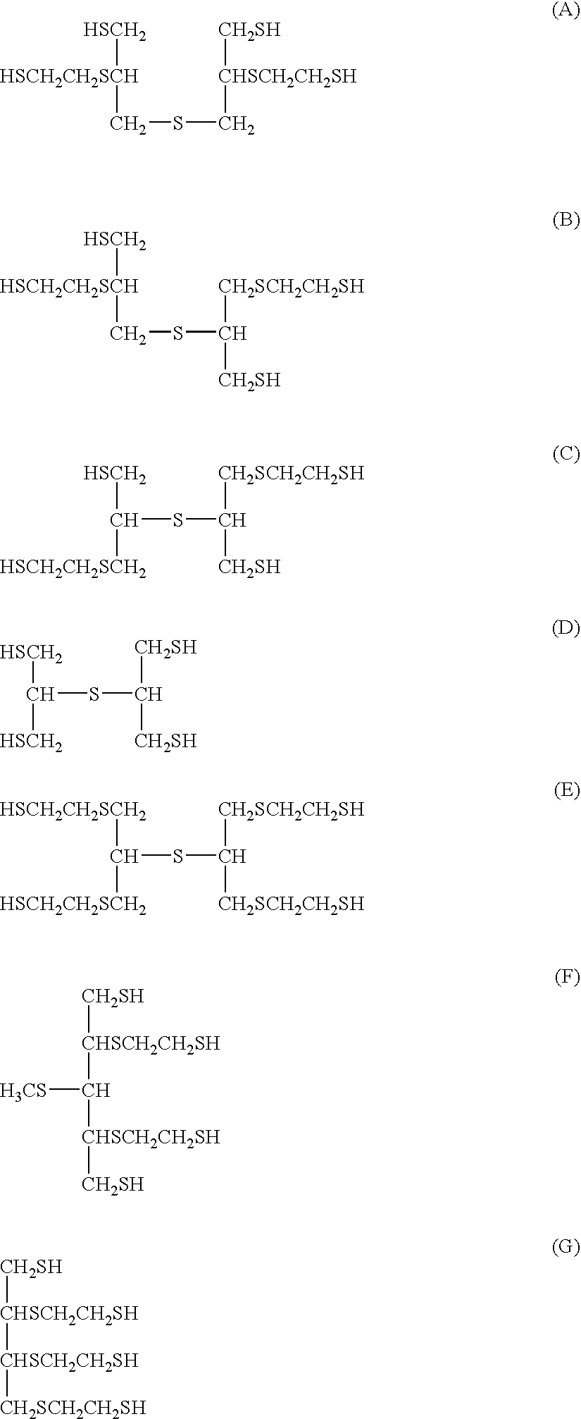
[HSCH2][HSCH2CH2SCH]CSC[CHSCH2CH2SH][CH2SH].[HSCH2][HSCH2CH2SCH]CSC([CH2SH])[CH2SCH2CH2SH].C(SC([CH2SH])[CH2SCH2CH2SH])([HSCH2])[HSCH2CH2SCH2].C(SC([CH2SH])[CH2SH])([HSCH2])[HSCH2].C(SC([CH2SCH2CH2SH])[CH2SCH2CH2SH])([HSCH2CH2SCH2])[HSCH2CH2SCH2].[CH2SH][CHSCH2CH2SH]C([H3CS])[CHSCH2CH2SH][CH2SH].[CH2SH][CHSCH2CH2SH][CHSCH2CH2SH][CH2SCH2CH2SH]
